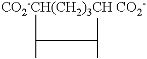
[CO2-CH(CH2)3CH CO2-]1C(C)C1C
